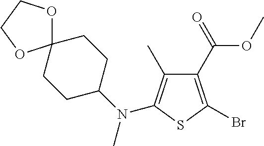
C1(C(=O)OC)=C(Br)SC(N(C)C2CCC3(CC2)OCCO3)=C1C
